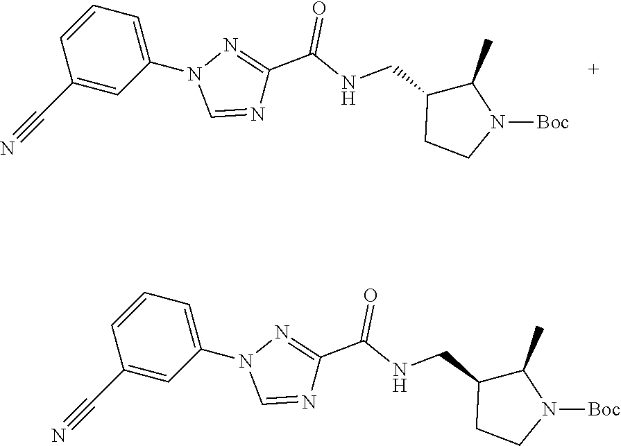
C1(N2C=NC(C(NCC3CCN([Boc])C3C)=O)=N2)=CC=CC(C#N)=C1.C1(N2C=NC(C(NCC3CCN([Boc])C3C)=O)=N2)=CC=CC(C#N)=C1
